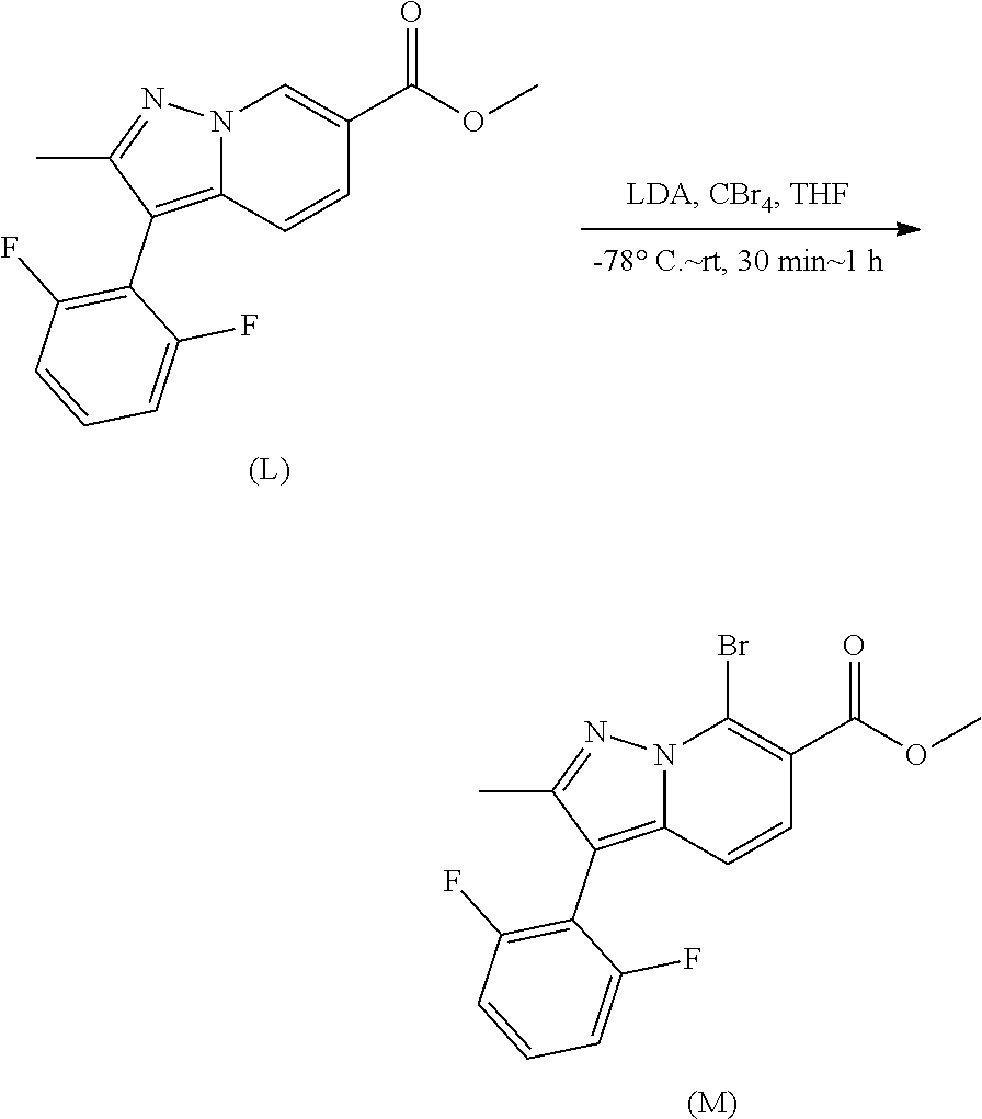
N12C(=C(C3=C(F)C=CC=C3F)C(C)=N1)C=CC(C(OC)=O)=C2.[(L)].N12C(=C(C3=C(F)C=CC=C3F)C(C)=N1)C=CC(C(OC)=O)=C2Br.[(M)]
